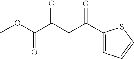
COC(C(CC(C1=CC=CS1)=O)=O)=O
